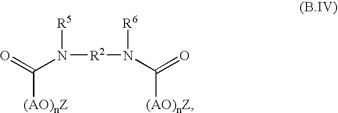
N([R2]N(C([(AO)nZ])=O)[R6])(C([(AO)nZ])=O)[R5]
